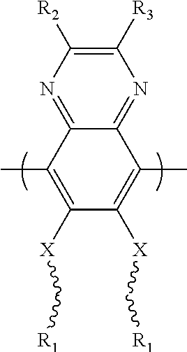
C12=NC([R2])=C([R3])N=C1C(C)=C([X]C[R1])C([X]C[R1])=C2C
